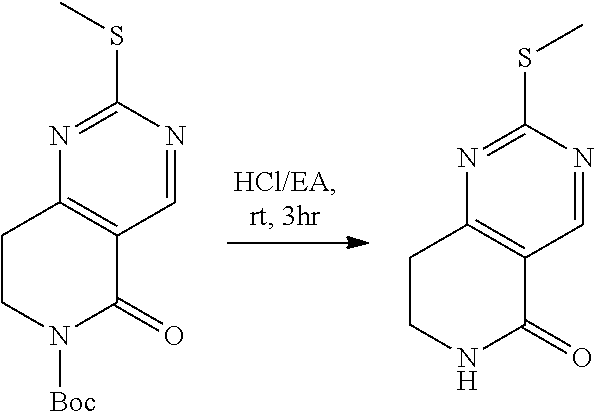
C12=C(CCN([Boc])C1=O)N=C(SC)N=C2.C12=C(CCNC1=O)N=C(SC)N=C2
